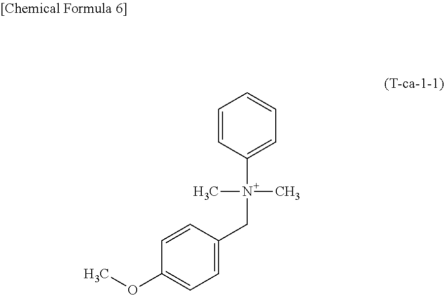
C1=CC(CN(C2=CC=CC=C2)(C)C)=CC=C1OC
